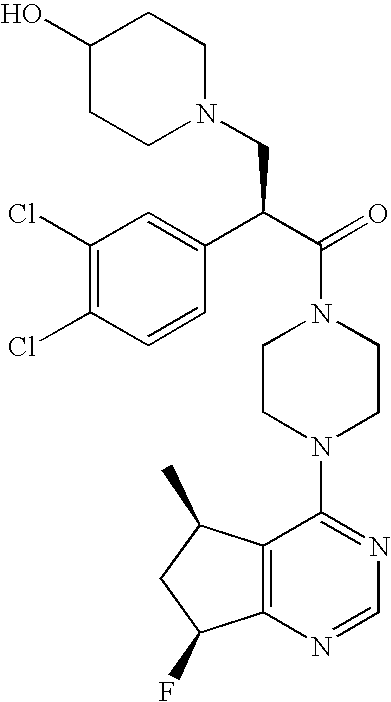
C1(C(C(=O)N2CCN(C3=NC=NC4=C3C(C)CC4F)CC2)CN2CCC(O)CC2)=CC(Cl)=C(Cl)C=C1
